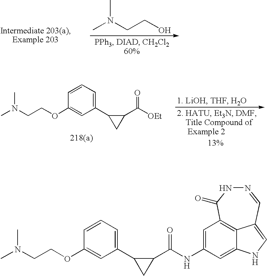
CN(CCO)C.[OEt]C(C1C(C2=CC=CC(OCCN(C)C)=C2)C1)=O.C1=C(NC(C2C(C3=CC=CC(OCCN(C)C)=C3)C2)=O)C=C2NC=C3C2=C1C(=O)NN=C3
